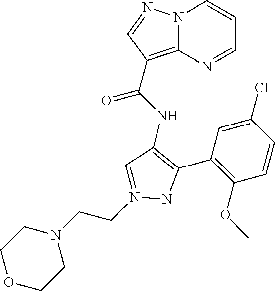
N12C(=C(C(NC3=C(C4=C(OC)C=CC(Cl)=C4)NN(CCN4CCOCC4)=C3)=O)C=N1)N=CC=C2
